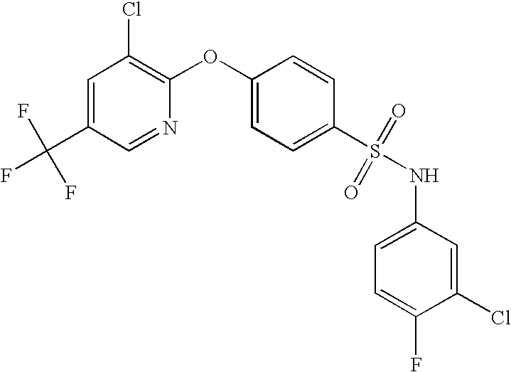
C1(S(NC2=CC=C(F)C(Cl)=C2)(=O)=O)=CC=C(OC2=C(Cl)C=C(C(F)(F)F)C=N2)C=C1
